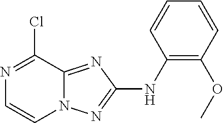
N1=C(Cl)C2=NC(NC3=C(OC)C=CC=C3)=NN2C=C1
